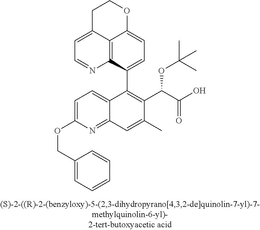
C1=C(OCC2=CC=CC=C2)N=C2C(=C1)C(C1=CC=C3C4=C1N=CC=C4CCO3)=C(C(C(O)=O)OC(C)(C)C)C(C)=C2
